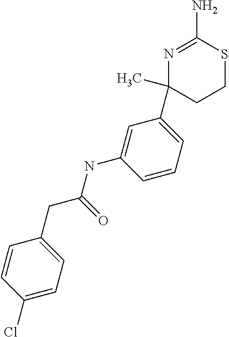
N1=C(N)SCCC1(C)C1=CC=CC(NC(=O)CC2=CC=C(Cl)C=C2)=C1
